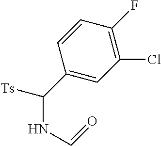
C1=CC(C(NC=O)[Ts])=CC(Cl)=C1F
